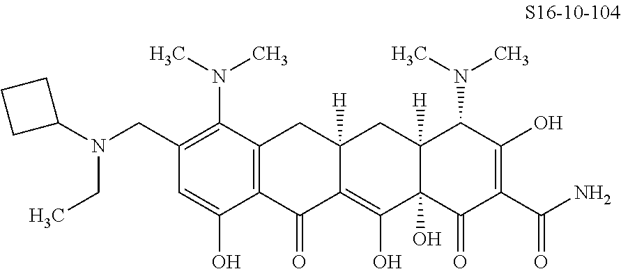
C12=C(C(N(C)C)=C(CN(C3CCC3)CC)C=C1O)CC1([H])C(=C(O)C3(O)C([H])(C1)C(N(C)C)C(O)=C(C(N)=O)C3=O)C2=O
